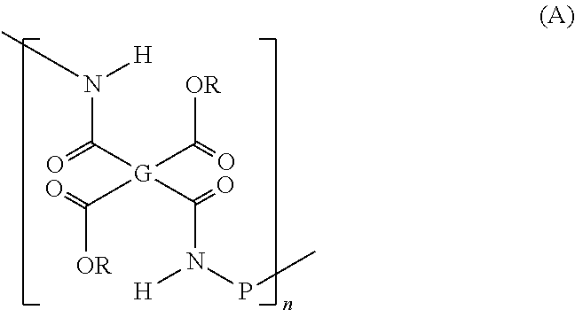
CN([H])C([G](C(=O)[OR])(C(=O)[OR])C(=O)N([H])PC)=O
